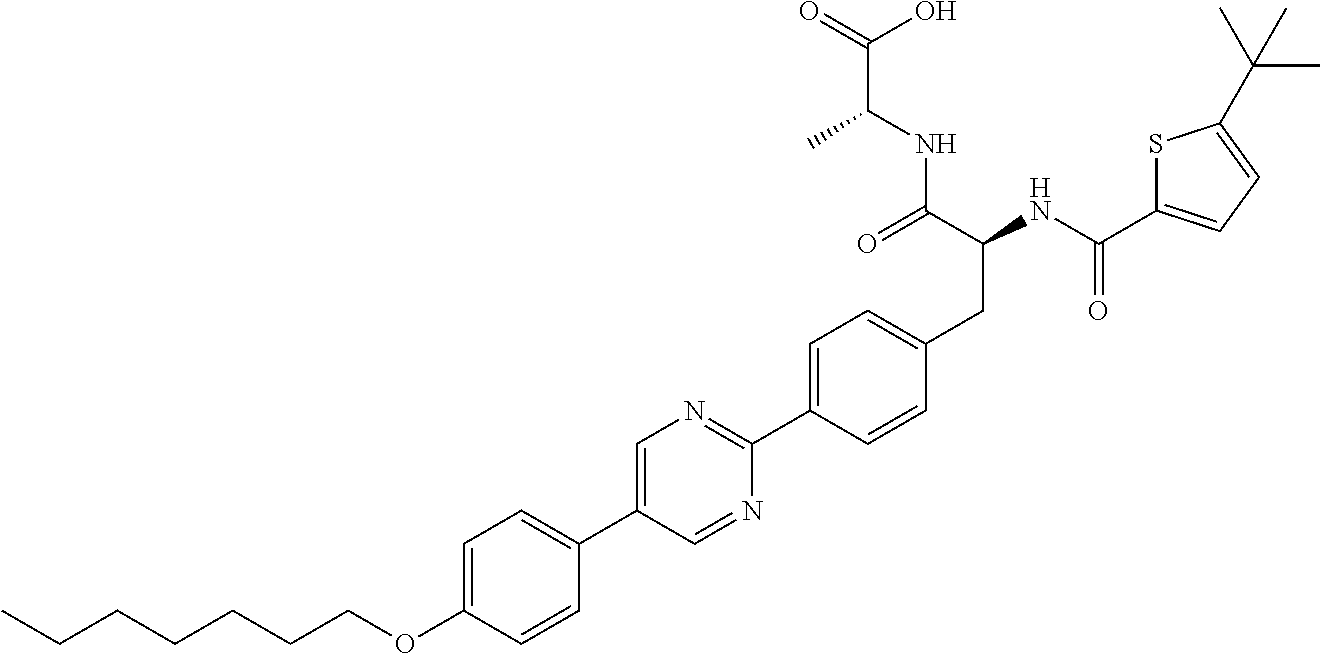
CCCCCCCOC1=CC=C(C2=CN=C(C3=CC=C(CC(NC(=O)C4=CC=C(C(C)(C)C)S4)C(=O)NC(C(O)=O)C)C=C3)N=C2)C=C1
